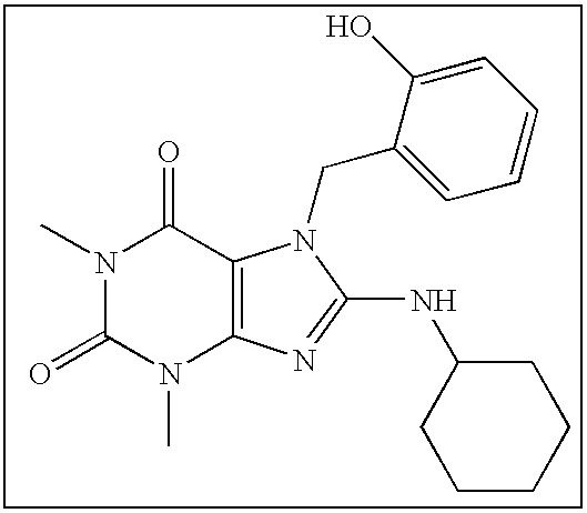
N1(C)C(=O)N(C)C2=C(C1=O)N(CC1=CC=CC=C1O)C(NC1CCCCC1)=N2
